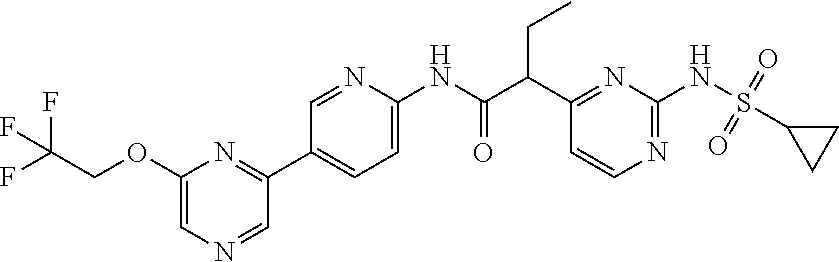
C1(C(C(NC2=CC=C(C3=NC(OCC(F)(F)F)=CN=C3)C=N2)=O)CC)=NC(NS(=O)(=O)C2CC2)=NC=C1
